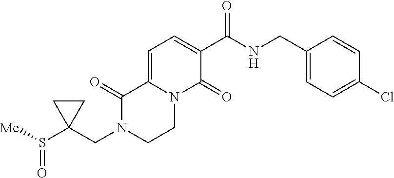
N1(CC2(S([Me])=O)CC2)CCN2C(=CC=C(C(NCC3=CC=C(Cl)C=C3)=O)C2=O)C1=O
